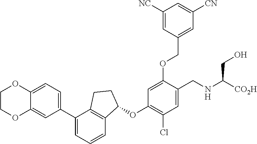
O(C1=C(Cl)C=C(CNC([CO2H])CO)C(OCC2=CC([CN])=CC([NC])=C2)=C1)C1C2=C(C(C3=CC=C4C(=C3)OCCO4)=CC=C2)CC1
